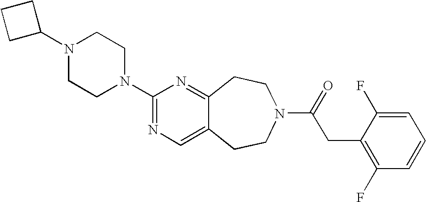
N1(C2CCC2)CCN(C2=NC=C3C(=N2)CCN(C(=O)CC2=C(F)C=CC=C2F)CC3)CC1
